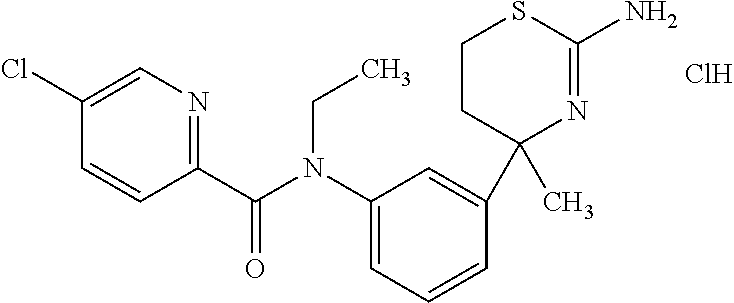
C1=CC(C(N(C2=CC=CC(C3(C)N=C(N)SCC3)=C2)CC)=O)=NC=C1Cl.Cl
